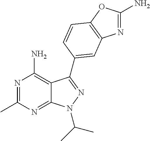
N1=C(C)N=C2C(=C1N)C(C1=CC3=C(OC(N)=N3)C=C1)=NN2C(C)C
